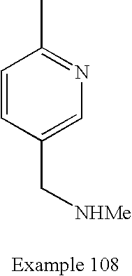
C1=CC(C[NHMe])=CN=C1C
